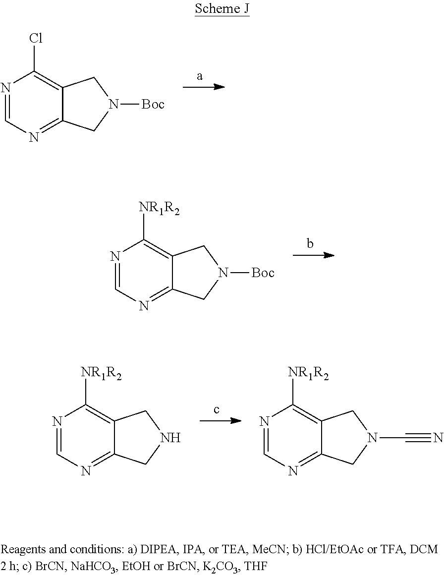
N1=CN=C2C(=C1Cl)CN([Boc])C2.N1=CN=C2C(=C1[NR1R2])CN([Boc])C2.N1=CN=C2C(=C1[NR1R2])CNC2.N1=CN=C2C(=C1[NR1R2])CN(C#N)C2
